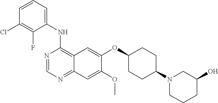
C1(NC2=C3C(=NC=N2)C=C(OC)C(OC2CCC(N4CCCC(O)C4)CC2)=C3)=CC=CC(Cl)=C1F
